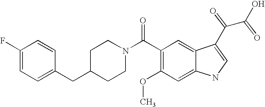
C1(F)=CC=C(CC2CCN(C(C3=C(OC)C=C4C(=C3)C(C(C(O)=O)=O)=CN4)=O)CC2)C=C1
